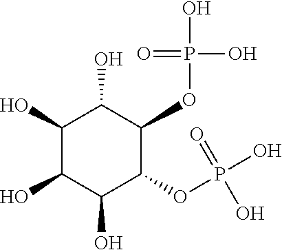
C1(O)C(O)C(O)C(OP(O)(=O)O)C(OP(O)(O)=O)C1O
